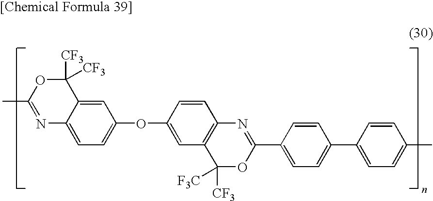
C1(OC2=CC=C3C(=C2)C([CF3])([CF3])OC(C)=N3)=CC2=C(C=C1)N=C(C1=CC=C(C3=CC=C(C)C=C3)C=C1)OC2([CF3])[F3C]
